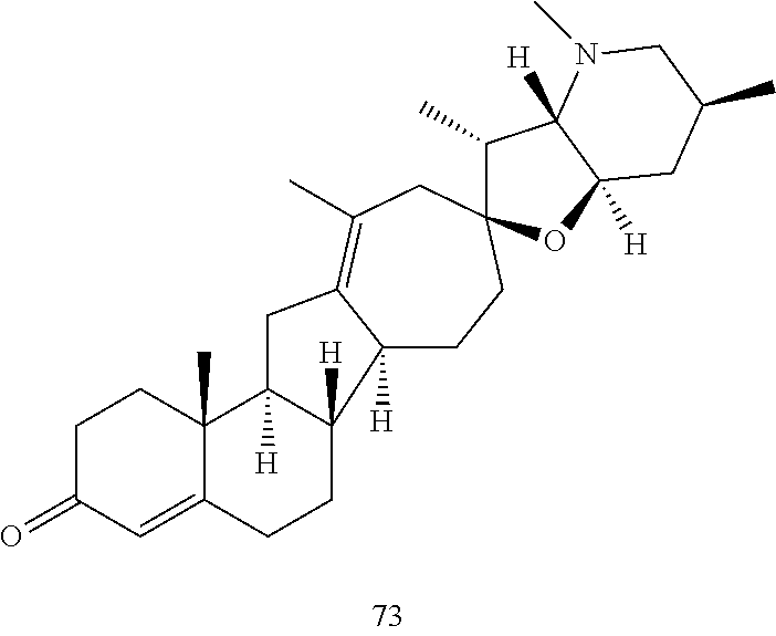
C1C(=O)C=C2C(C)(C1)C1([H])C([H])(CC2)C2([H])CCC3(CC(C)=C2C1)C(C)C1([H])C([H])(O3)CC(C)CN1C
